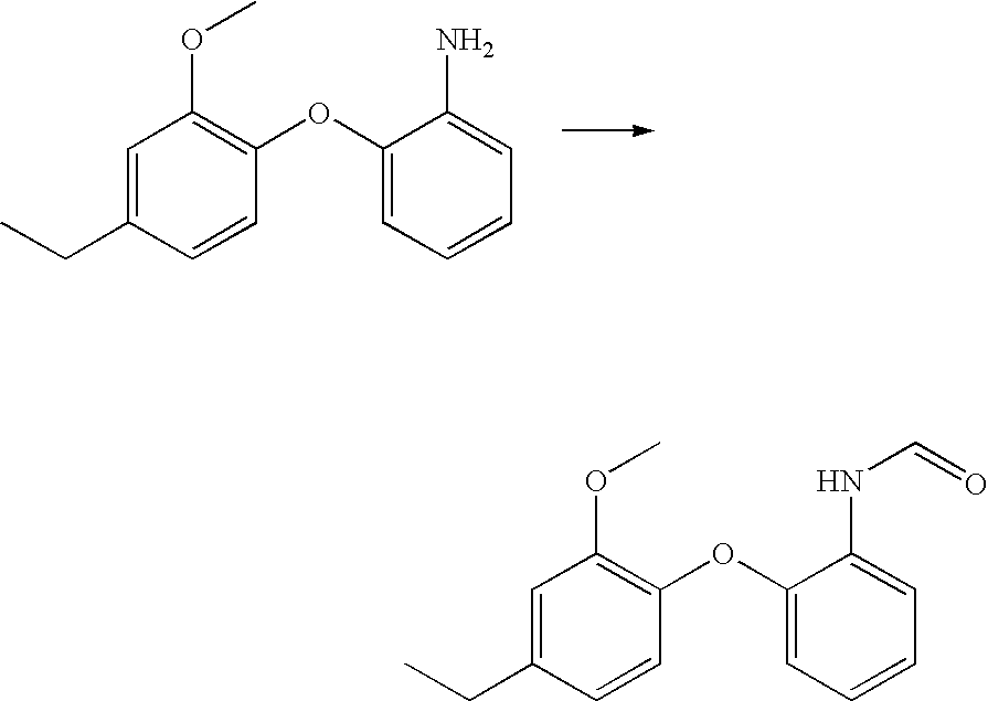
C1=C(CC)C=CC(OC2=CC=CC=C2N)=C1OC.C1=C(CC)C=CC(OC2=CC=CC=C2NC=O)=C1OC
